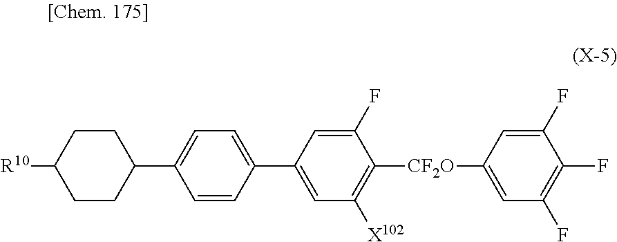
C1=CC(C2=CC([X102])=C([CF2O]C3=CC(F)=C(F)C(F)=C3)C(F)=C2)=CC=C1C1CCC([R10])CC1
